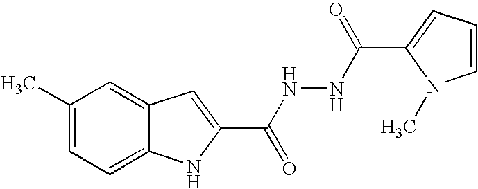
C12=CC=C(C)C=C1C=C(C(NNC(=O)C1=CC=CN1C)=O)N2
